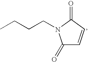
C1(=O)C=CC(=O)N1CCCC
